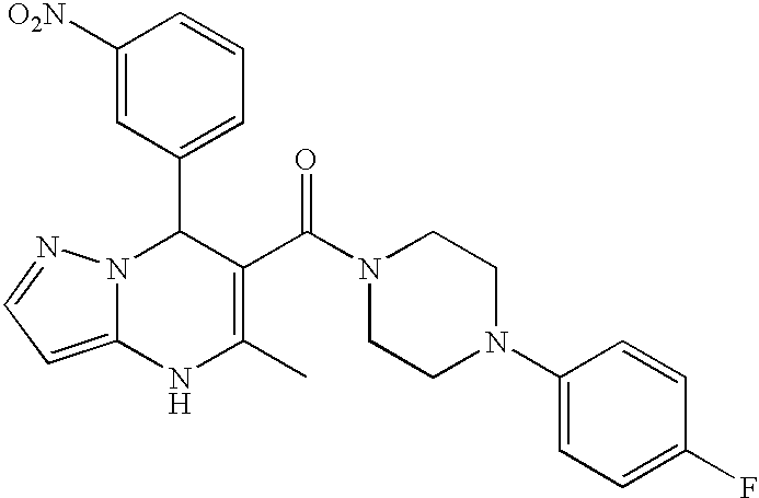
C1([O2N])=CC(C2N3C(=CC=N3)NC(C)=C2C(N2CCN(C3=CC=C(F)C=C3)CC2)=O)=CC=C1
